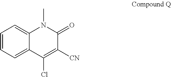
C1=CC=C2C(=C1)N(C)C(=O)C([CN])=C2Cl
